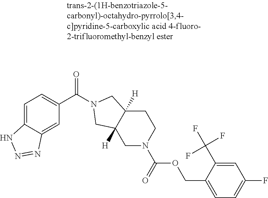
C1=C2C(=CC(C(=O)N3CC4([H])CCN(C(=O)OCC5=CC=C(F)C=C5C(F)(F)F)CC4([H])C3)=C1)N=NN2
